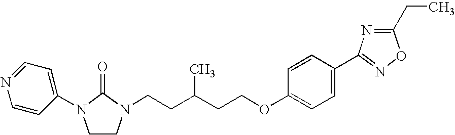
CC(CCN1CCN(C2=CC=NC=C2)C1=O)CCOC1=CC=C(C2=NOC(CC)=N2)C=C1
